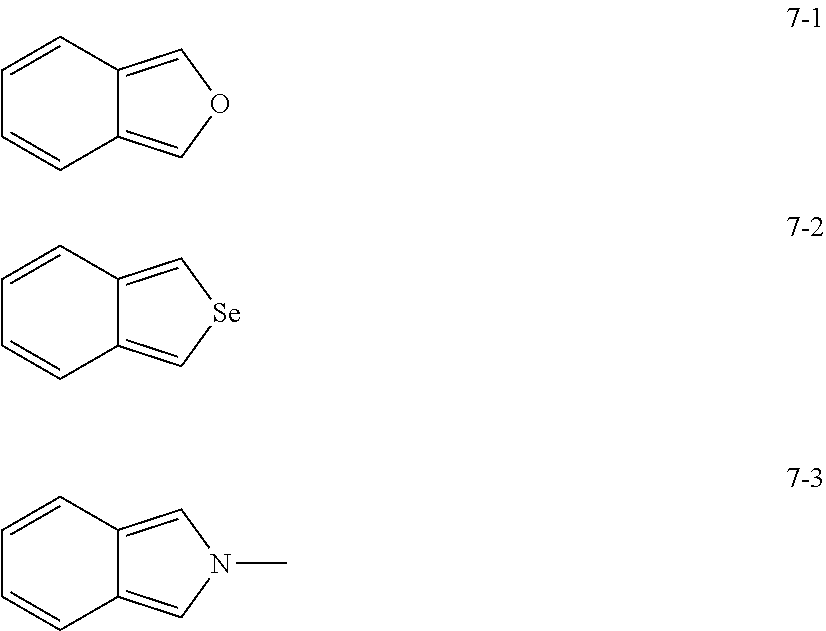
C1=CC=CC2=COC=C12.C1=CC=CC2=C[Se]C=C12.C1=CC=CC2=CN(C)C=C12
